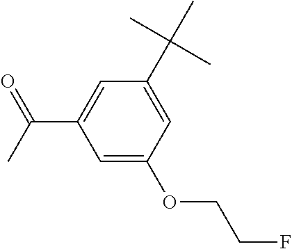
C1=C(OCCF)C=C(C(C)(C)C)C=C1C(C)=O
